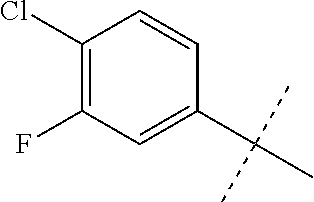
CC(C)(C)C1=CC(F)=C(Cl)C=C1
